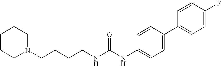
C1CCN(CCCCNC(NC2=CC=C(C3=CC=C(F)C=C3)C=C2)=O)CC1
